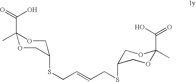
C1(C)(C(=O)O)OCC(SCC=CCSC2COC(C)(C(=O)O)OC2)CO1
